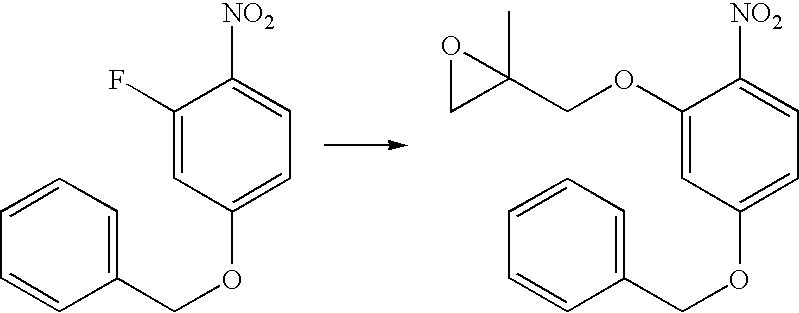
C1(F)=CC(OCC2=CC=CC=C2)=CC=C1[NO2].C1(OCC2(C)OC2)=CC(OCC2=CC=CC=C2)=CC=C1[NO2]
